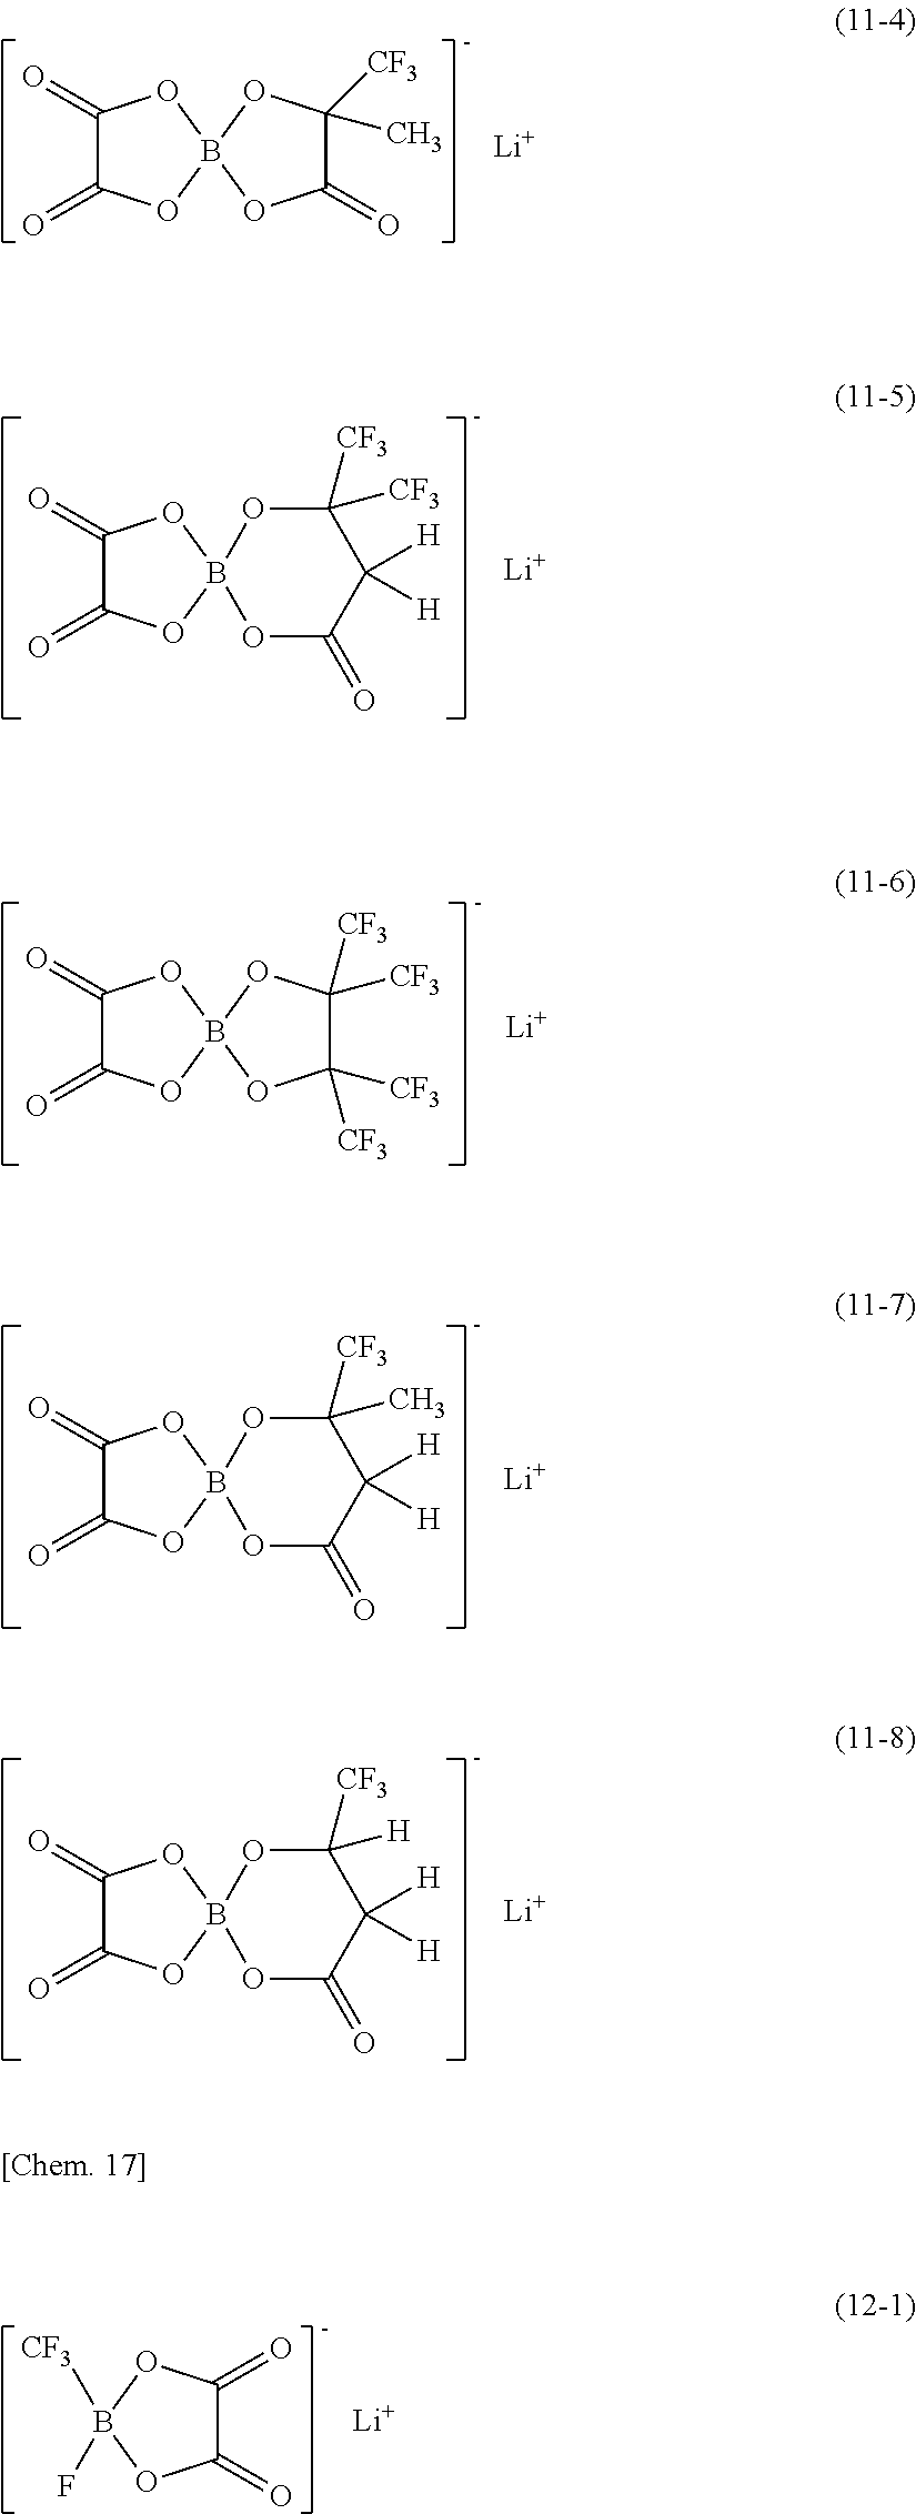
[Li].C1(=O)C(=O)OB2(O1)OC([CF3])(C)C(=O)O2.C1(=O)C(=O)OB2(O1)OC(=O)C([H])([H])C([CF3])([CF3])O2.[Li].[Li].C1(=O)C(=O)OB2(O1)OC([CF3])([CF3])C([CF3])([CF3])O2.C1(=O)C(=O)OB2(O1)OC(=O)C([H])([H])C([CF3])(C)O2.[Li].C1(=O)C(=O)OB2(O1)OC(=O)C([H])([H])C([CF3])([H])O2.[Li].[Li].C1(=O)C(=O)OB([CF3])(F)O1
